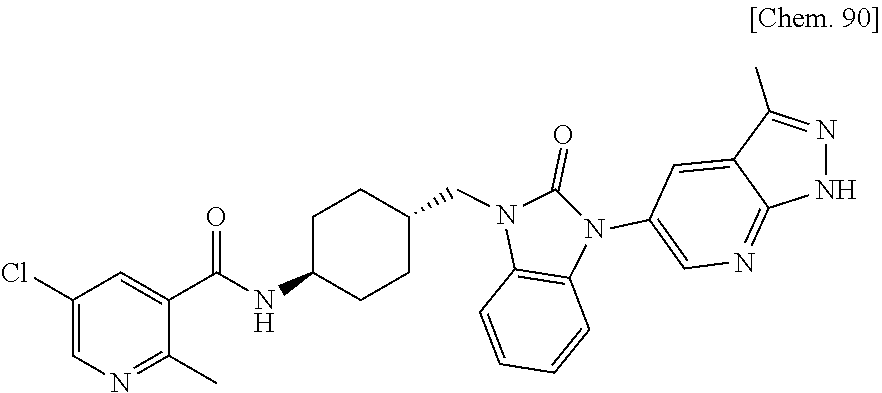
C1(C)=NC=C(Cl)C=C1C(=O)NC1CCC(CN2C(=O)N(C3=CN=C4C(=C3)C(C)=NN4)C3=C2C=CC=C3)CC1
